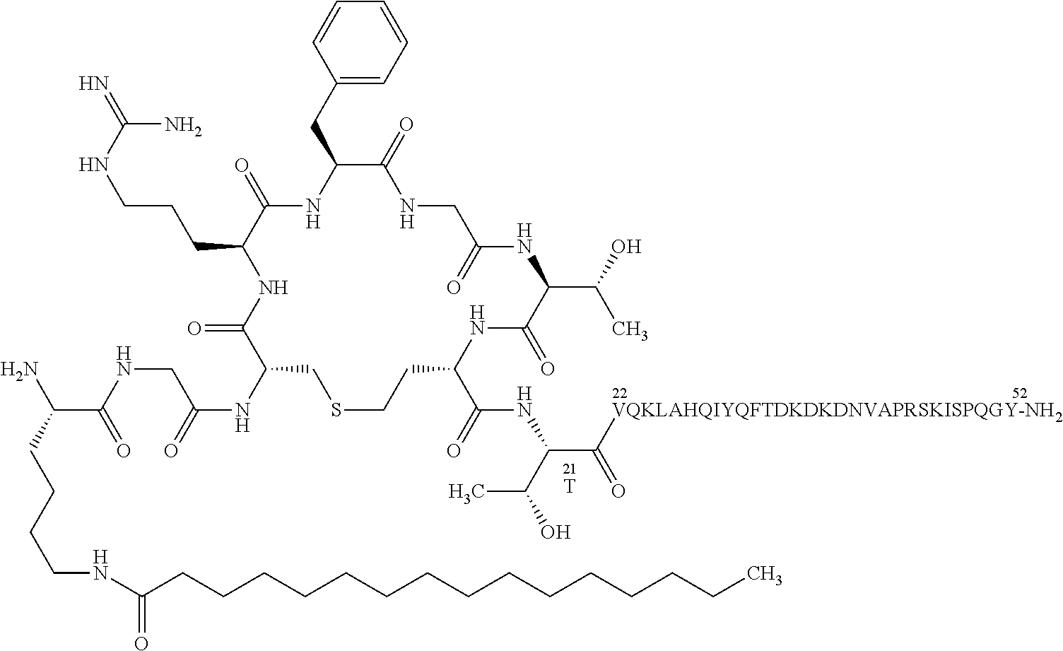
[T].C(C1C(=O)NC(CC2=CC=CC=C2)C(=O)NCC(=O)NC(C(O)C)C(=O)NC(C(=O)NC(C([VQKLAHQIYQFTDKDKDNVAPRSKISPQGY-NH2])=O)C(O)C)CCSCC(NC(=O)CNC(C(CCCCNC(CCCCCCCCCCCCCCC)=O)N)=O)C(=O)N1)CCNC(=N)N
